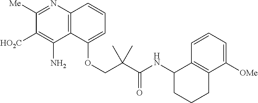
C12=C(C(OCC(C(NC3CCCC4=C3C=CC=C4[OMe])=O)(C)C)=CC=C1)C(N)=C([HO2C])C([Me])=N2
